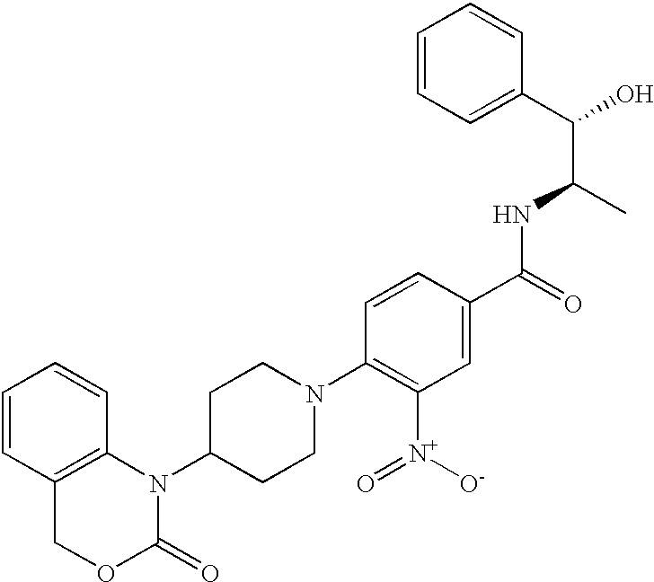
C1=CC2=C(C=C1)N(C1CCN(C3=C([N+]([O-])=O)C=C(C(=O)NC(C(C4=CC=CC=C4)O)C)C=C3)CC1)C(=O)OC2
